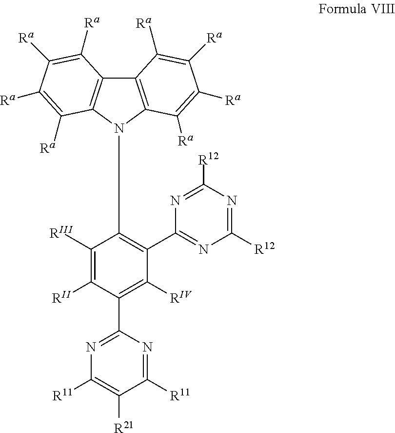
C12=C(N(C3=C(C4=NC([R12])=NC([R12])=N4)C([RIV])=C(C4=NC([R11])=C([R21])C([R11])=N4)C([RII])=C3[RIII])C3=C1C([Ra])=C([Ra])C([Ra])=C3[Ra])C([Ra])=C([Ra])C([Ra])=C2[Ra]
